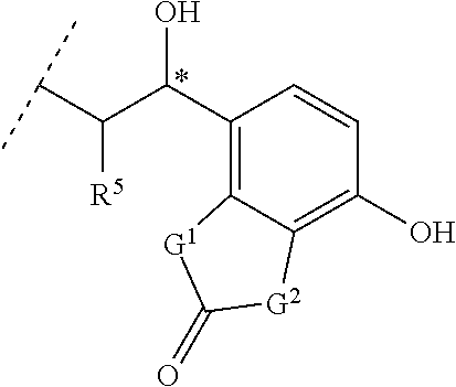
C1(C(C(C(C)C)[R5])O)=C2C(=C(O)C=C1)[G2]C(=O)[G1]2
